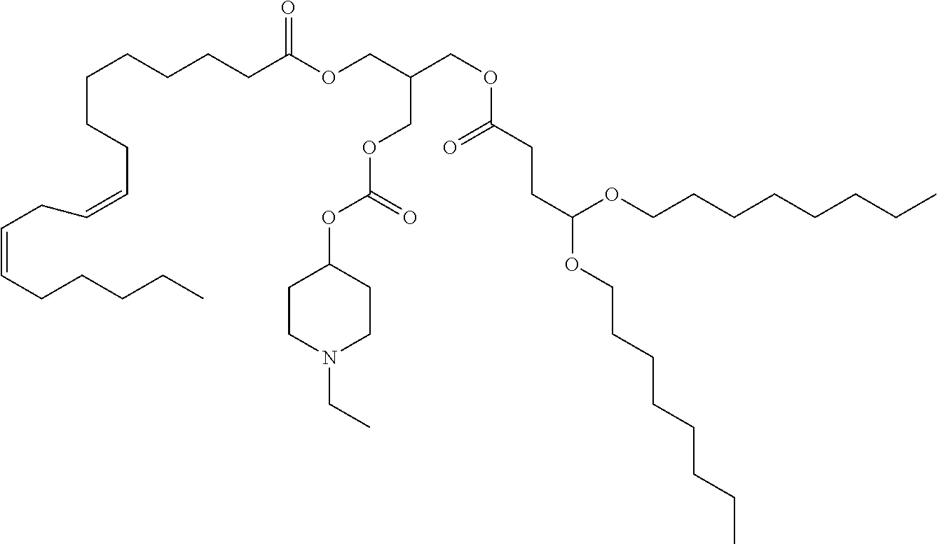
CCN1CCC(OC(OCC(COC(CCCCCCCC=CCC=CCCCCC)=O)COC(CCC(OCCCCCCCC)OCCCCCCCC)=O)=O)CC1
